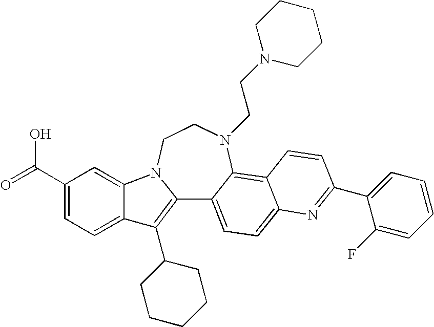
C12=C(C3CCCCC3)C3=CC=C(C(=O)O)C=C3N1CCN(CCN1CCCCC1)C1=C3C(=CC=C21)N=C(C1=CC=CC=C1F)C=C3
